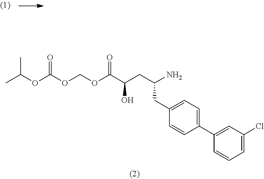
CC(OC(OCOC(C(CC(N)CC1=CC=C(C2=CC(Cl)=CC=C2)C=C1)O)=O)=O)C
